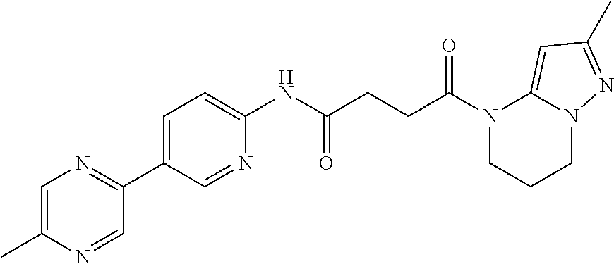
C1=C(C)N=CC(C2=CC=C(NC(CCC(N3CCCN4C3=CC(C)=N4)=O)=O)N=C2)=N1
